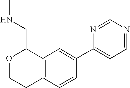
C1=C(C2=CC=NC=N2)C=CC2=C1C(CNC)OCC2
